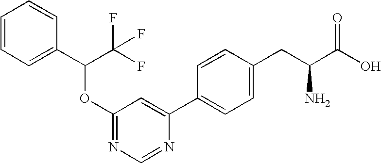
C1=CC=C(C(C(F)(F)F)OC2=NC=NC(C3=CC=C(CC(C(O)=O)N)C=C3)=C2)C=C1
